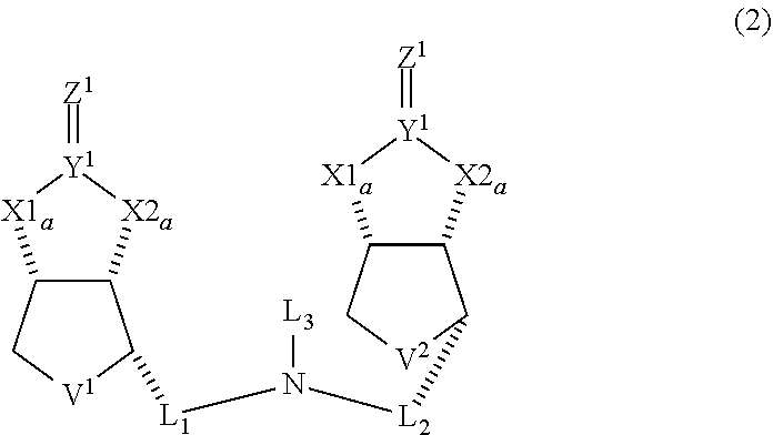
C12C([X1a][Y1](=[Z1])[X2a]1)C[V1]C2[L1]N([L2]C1C2C([X1a][Y1](=[Z1])[X2a]2)C[V2]1)[L3]
